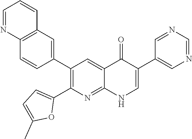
C12=C(C=C(C3=C(C4=CC=C(C)O4)N=C4C(=C3)C(=O)C(C3=CN=CN=C3)=CN4)C=C1)C=CC=N2
